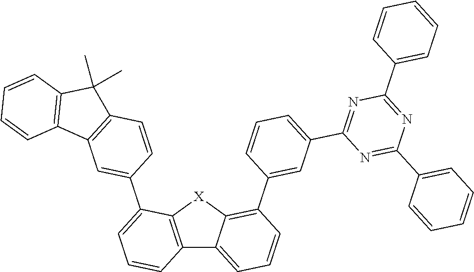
C12=C([X]C3=C(C4=CC(C5=NC(C6=CC=CC=C6)=NC(C6=CC=CC=C6)=N5)=CC=C4)C=CC=C13)C(C1=CC3=C(C=C1)C(C)(C)C1=C3C=CC=C1)=CC=C2
